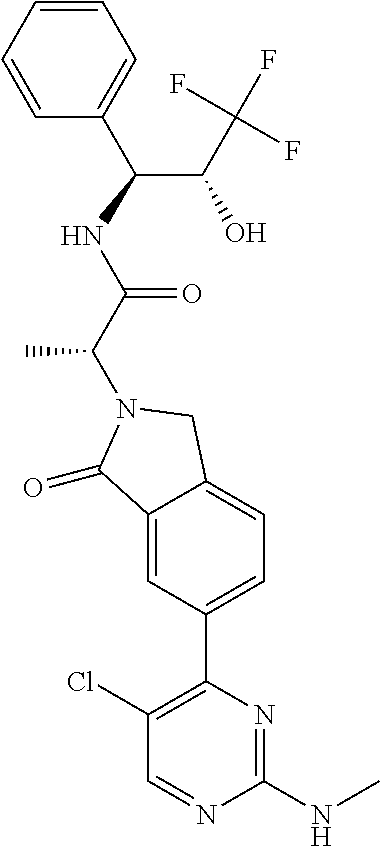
C1(=O)C2=CC(C3=C(Cl)C=NC(NC)=N3)=CC=C2CN1C(C(NC(C(O)C(F)(F)F)C1=CC=CC=C1)=O)C
